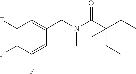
C1(F)=C(F)C(F)=CC(CN(C(C(CC)(CC)C)=O)C)=C1
